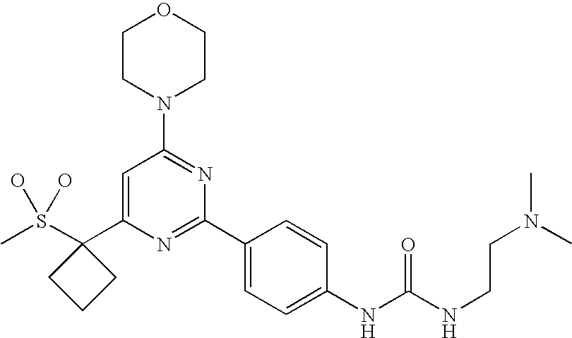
CS(O)(O)C1(C2=CC(N3CCOCC3)=NC(C3=CC=C(NC(NCCN(C)C)=O)C=C3)=N2)CCC1
